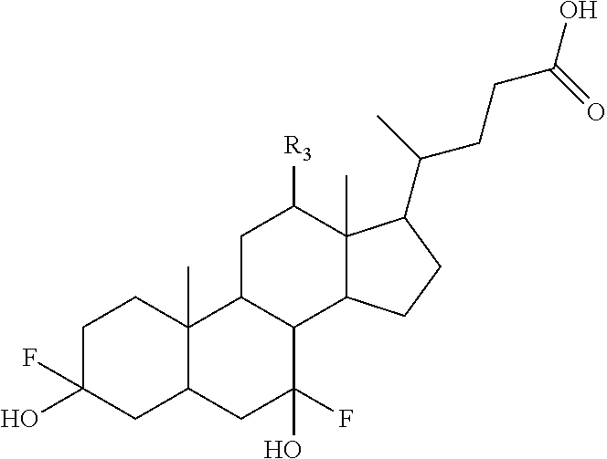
C1C(F)(O)CC2C(C)(C1)C1C(C(F)(O)C2)C2C(C)(C([R3])C1)C(C(C)CCC(O)=O)CC2
